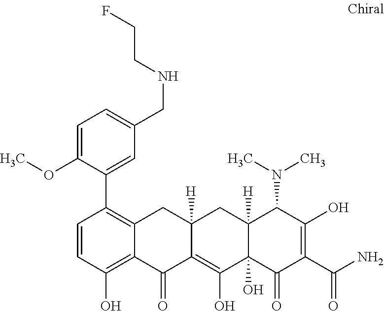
C12([H])C(O)(C(=O)C(C(N)=O)=C(O)C1N(C)C)C(O)=C1C([H])(C2)CC2=C(C3=CC(CNCCF)=CC=C3OC)C=CC(O)=C2C1=O
